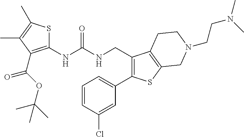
C1(NC(NCC2=C(C3=CC=CC(Cl)=C3)SC3=C2CCN(CCN(C)C)C3)=O)=C(C(=O)OC(C)(C)C)C(C)=C(C)S1
